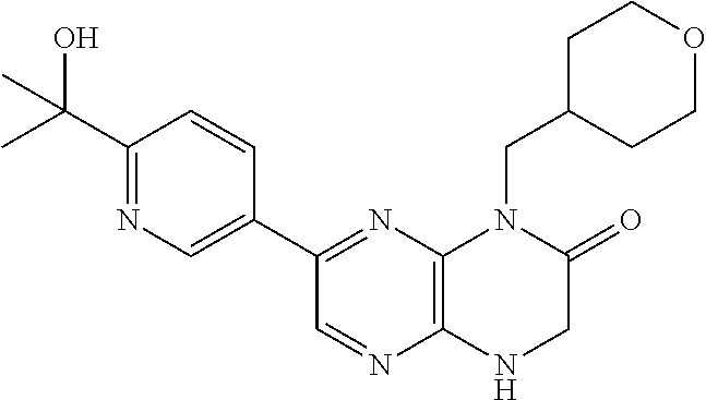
C1(C(O)(C)C)=NC=C(C2=NC3=C(N=C2)NCC(=O)N3CC2CCOCC2)C=C1
